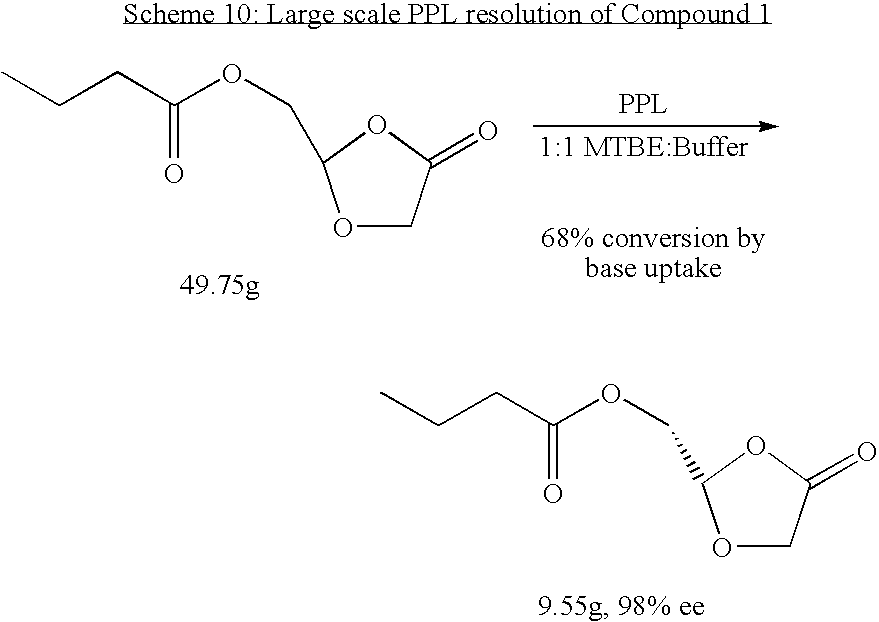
O1CC(=O)OC1COC(CCC)=O.O1CC(=O)OC1COC(CCC)=O
